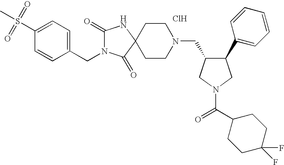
Cl.C1(S(=O)(C)=O)=CC=C(CN2C(=O)NC3(C2=O)CCN(CC2C(C4=CC=CC=C4)CN(C(=O)C4CCC(F)(F)CC4)C2)CC3)C=C1
